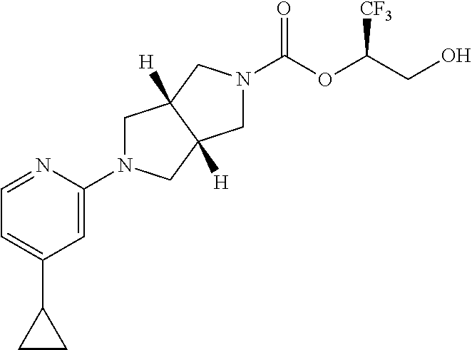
C(OC(CO)[CF3])(=O)N1CC2([H])CN(C3=CC(C4CC4)=CC=N3)CC2([H])C1
